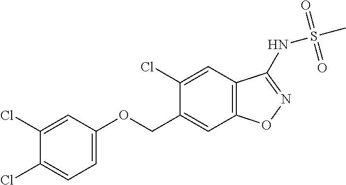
C1(Cl)=CC2=C(C=C1COC1=CC=C(Cl)C(Cl)=C1)ON=C2NS(C)(=O)=O
